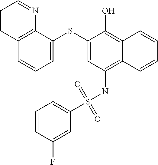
C12=C(NS(C3=CC=CC(F)=C3)(=O)=O)C=C(SC3=CC=CC4=C3N=CC=C4)C(O)=C1C=CC=C2
